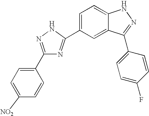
C1(C2=NNC(C3=CC=C4C(=C3)C(C3=CC=C(F)C=C3)=NN4)=N2)=CC=C([NO2])C=C1
